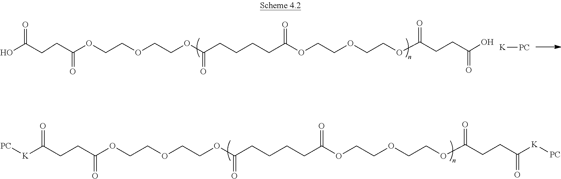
O(CCOCCOC(CCCCC(OCCOCCOC(CCC([K][PC])=O)=O)=O)=O)C(CCC([K][PC])=O)=O.O(CCOCCOC(CCCCC(OCCOCCOC(CCC(O)=O)=O)=O)=O)C(CCC(O)=O)=O.[K][PC]
